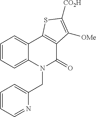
C1=CC=C2C(=C1)C1=C(C(=O)N2CC2=CC=CC=N2)C([OMe])=C([CO2H])S1
